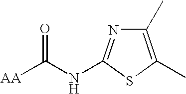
C1(C)=C(C)SC(NC([AA])=O)=N1
